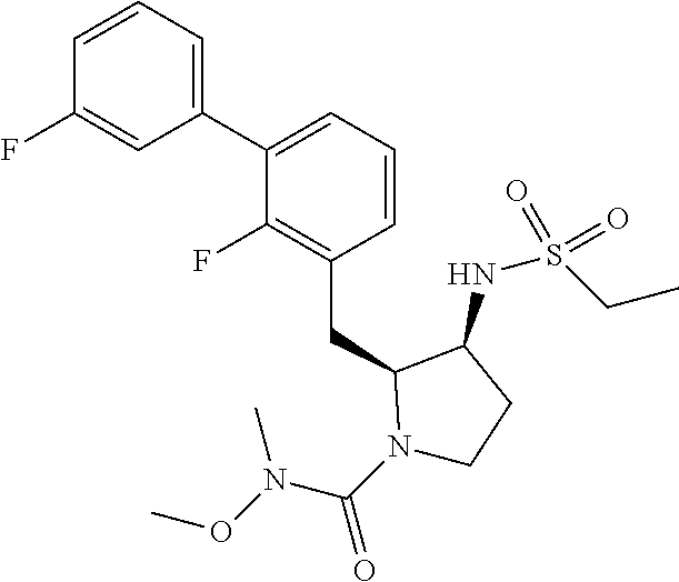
C1(C2=CC=CC(CC3N(C(N(OC)C)=O)CCC3NS(CC)(=O)=O)=C2F)=CC=CC(F)=C1
